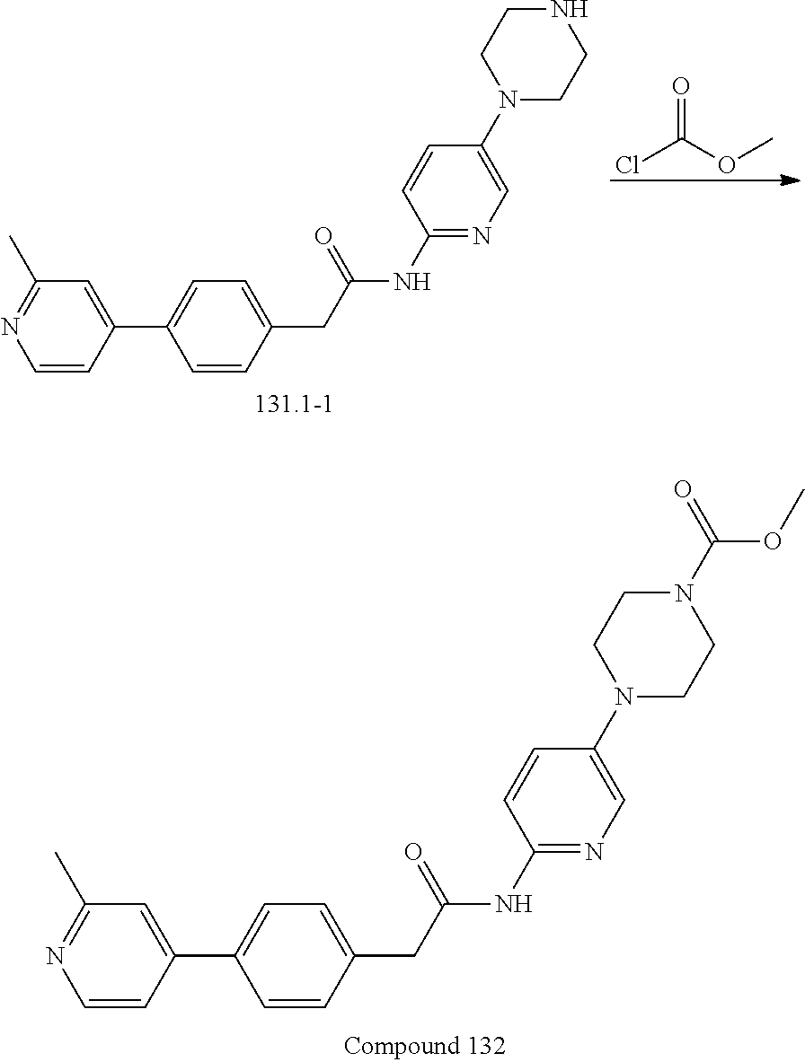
O=C(OC)Cl.C1=CC(C2=CC=C(CC(=O)NC3=NC=C(N4CCNCC4)C=C3)C=C2)=CC(C)=N1.C1=CC(C2=CC=C(CC(=O)NC3=NC=C(N4CCN(C(OC)=O)CC4)C=C3)C=C2)=CC(C)=N1
